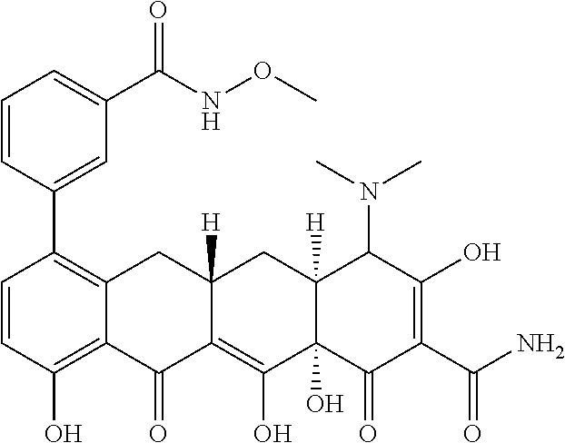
C1=CC(O)=C2C(=C1C1=CC(C(NOC)=O)=CC=C1)CC1([H])C(=C(O)C3(O)C([H])(C1)C(N(C)C)C(O)=C(C(N)=O)C3=O)C2=O
